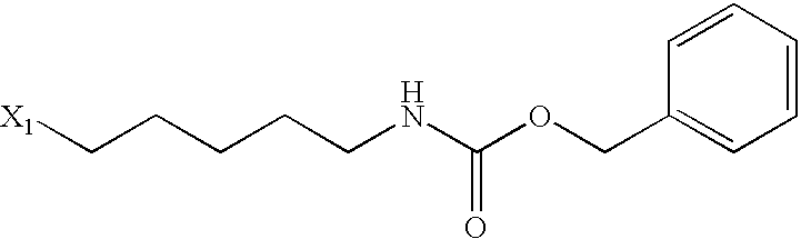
[X1]CCCCCNC(OCC1=CC=CC=C1)=O
